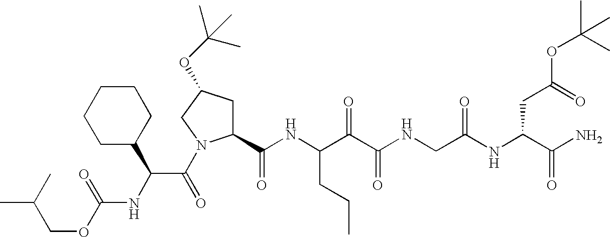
C(OC(NC(C(=O)N1C(C(NC(C(C(NCC(NC(C(N)=O)CC(=O)OC(C)(C)C)=O)=O)=O)CCC)=O)CC(OC(C)(C)C)C1)C1CCCCC1)=O)C(C)C
